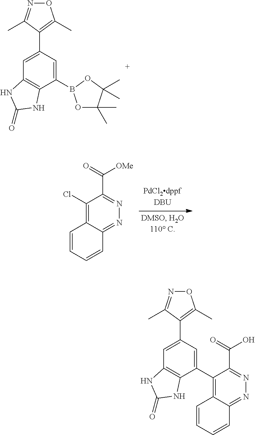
O1N=C(C)C(C2=CC3=C(C(B4OC(C)(C)C(C)(C)O4)=C2)NC(=O)N3)=C1C.ClC1=C2C(=NN=C1C([OMe])=O)C=CC=C2.O1N=C(C)C(C2=CC3=C(C(C4=C5C(=NN=C4C(O)=O)C=CC=C5)=C2)NC(=O)N3)=C1C
